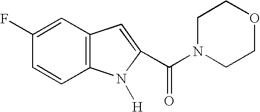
C1=C(F)C=CC2=C1C=C(C(=O)N1CCOCC1)N2[H]
